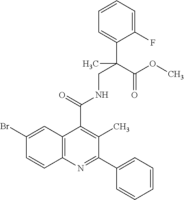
C1=CC=C(F)C(C(C)(CNC(C2=C(C)C(C3=CC=CC=C3)=NC3=C2C=C(Br)C=C3)=O)C(OC)=O)=C1
